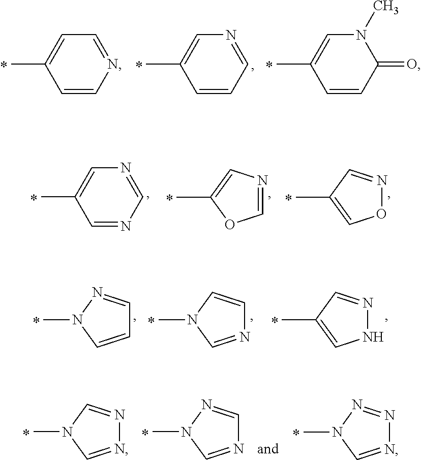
C1=CN=CC=C1C.C1=CC=NC=C1C.C1=CC(=O)N(C)C=C1C.C1=NC=NC=C1C.C1(C)=CN=CO1.C1(C)=CON=C1.N1(C)C=CC=N1.N1(C)C=NC=C1.C1(C)=CNN=C1.N1(C)C=NN=C1.N1(C)C=NC=N1.N1(C)C=NN=N1
